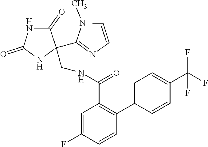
C1(=O)NC(=O)NC1(CNC(C1=C(C2=CC=C(C(F)(F)F)C=C2)C=CC(F)=C1)=O)C1=NC=CN1C
